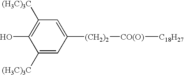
C1([(H3C)3C])=C(O)C([(H3C)3C])=CC([(CH2)2][CO(O)][C18H27])=C1
